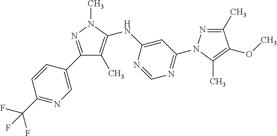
C1(C2=CN=C(C(F)(F)F)C=C2)=NN(C)C(NC2=CC(N3N=C(C)C(OC)=C3C)=NC=N2)=C1C
